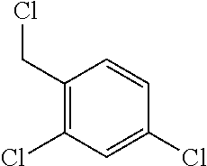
C1(CCl)=C(Cl)C=C(Cl)C=C1
